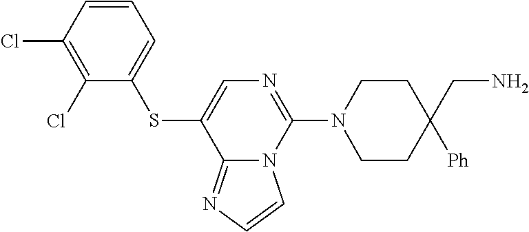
C12=NC=CN1C(N1CCC(CN)([Ph])CC1)=NC=C2SC1=CC=CC(Cl)=C1Cl
